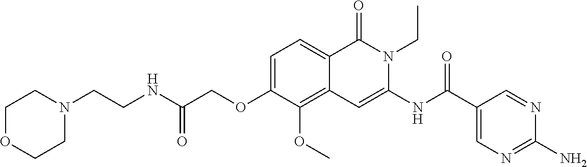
C1=C(OCC(NCCN2CCOCC2)=O)C(OC)=C2C(=C1)C(=O)N(CC)C(NC(=O)C1=CN=C(N)N=C1)=C2
